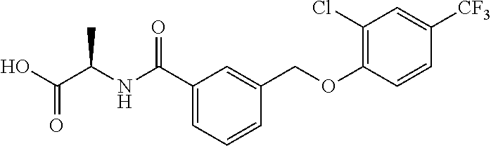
C1(C(NC(C(O)=O)C)=O)=CC=CC(COC2=C(Cl)C=C([CF3])C=C2)=C1
